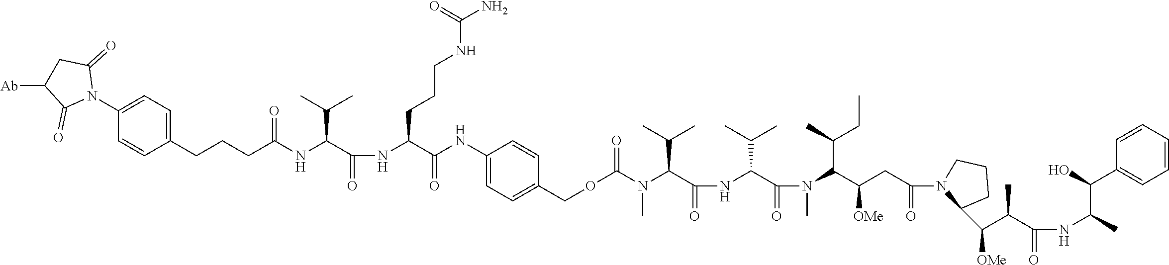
C1(CCCC(NC(C(NC(C(=O)NC2=CC=C(COC(N(C(C(NC(C(=O)N(C)C(C(C)CC)C(CC(N3C(C(C(C(NC(C)C(O)C4=CC=CC=C4)=O)C)[OMe])CCC3)=O)[OMe])C(C)C)=O)C(C)C)C)=O)C=C2)CCCNC(N)=O)=O)C(C)C)=O)=CC=C(N2C(=O)CC([Ab])C2=O)C=C1
